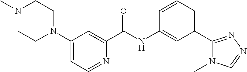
C1N(C)CCN(C2=CC=NC(C(NC3=CC(C4=NN=CN4C)=CC=C3)=O)=C2)C1
